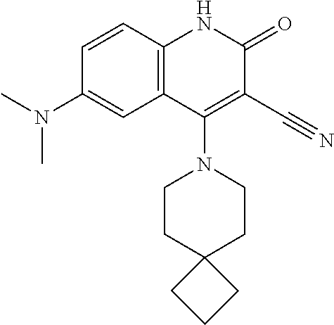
C1=CC2=C(C=C1N(C)C)C(N1CCC3(CC1)CCC3)=C(C#N)C(=O)N2
